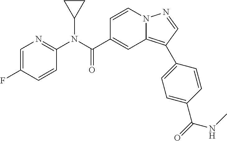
C1=CN2C(=C(C3=CC=C(C(=O)NC)C=C3)C=N2)C=C1C(N(C1=NC=C(F)C=C1)C1CC1)=O
